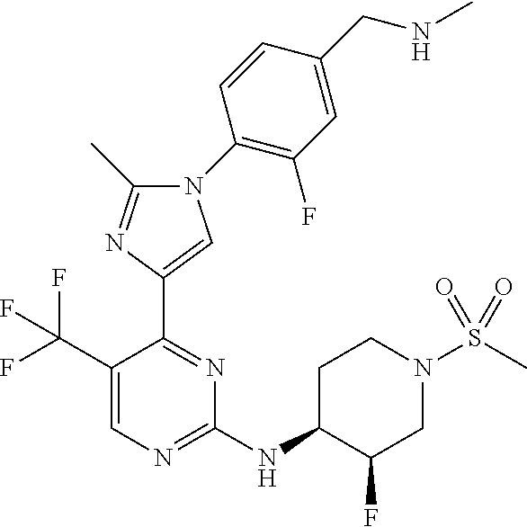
C1(NC2C(F)CN(S(C)(=O)=O)CC2)=NC=C(C(F)(F)F)C(C2=CN(C3=C(F)C=C(CNC)C=C3)C(C)=N2)=N1
